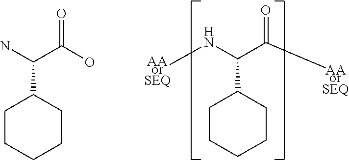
[AAorSEQ]NC(C([AAorSEQ])=O)C1CCCCC1.NC(C(O)=O)C1CCCCC1
